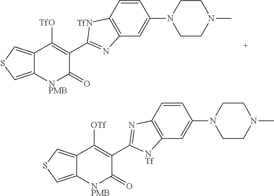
C12=CSC=C1C([TfO])=C(C1=NC3=C(C=CC(N4CCN(C)CC4)=C3)[TfN]1)C(=O)[NPMB]2.C12=CSC=C1C([OTf])=C(C1=NC3=C(C=C(N4CCN(C)CC4)C=C3)[NTf]1)C(=O)[NPMB]2
